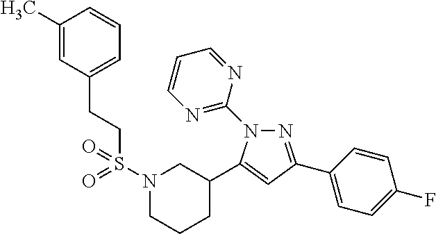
N1=C(C2=CC=C(F)C=C2)C=C(C2CN(S(=O)(CCC3=CC=CC(C)=C3)=O)CCC2)N1C1=NC=CC=N1
